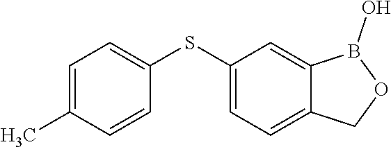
C1(SC2=CC=C(C)C=C2)=CC=C2C(=C1)B(O)OC2
